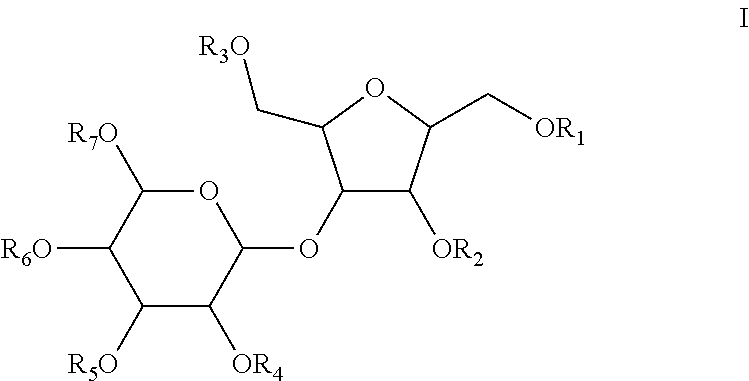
C1(OC2C([OR2])C(C[OR1])OC2C[R3O])OC([R7O])C([R6O])C([R5O])C1[OR4]
